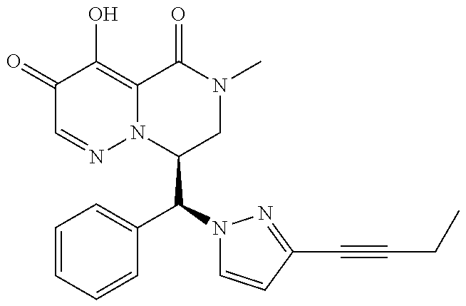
C1(=O)C=NN2C(=C1O)C(=O)N(C)CC2C(C1=CC=CC=C1)N1C=CC(C#CCC)=N1
